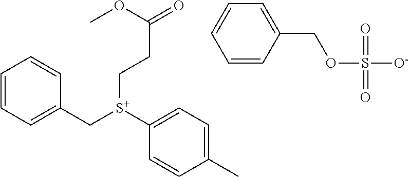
C1=CC=C(C[S+](C2=CC=C(C)C=C2)CCC(=O)OC)C=C1.C1=CC(COS([O-])(=O)=O)=CC=C1
